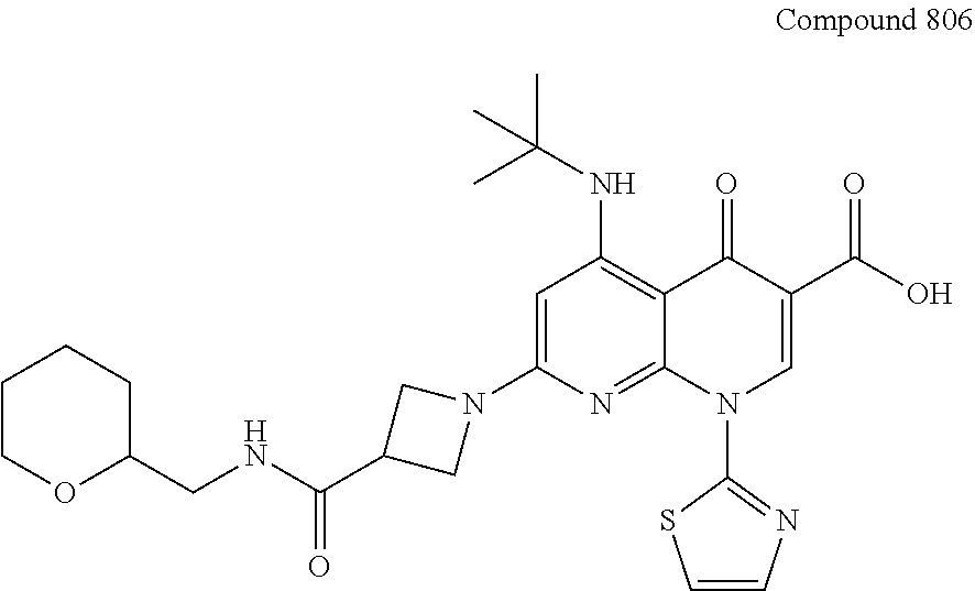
O1C(CNC(C2CN(C3=CC(NC(C)(C)C)=C4C(=N3)N(C3=NC=CS3)C=C(C(=O)O)C4=O)C2)=O)CCCC1
